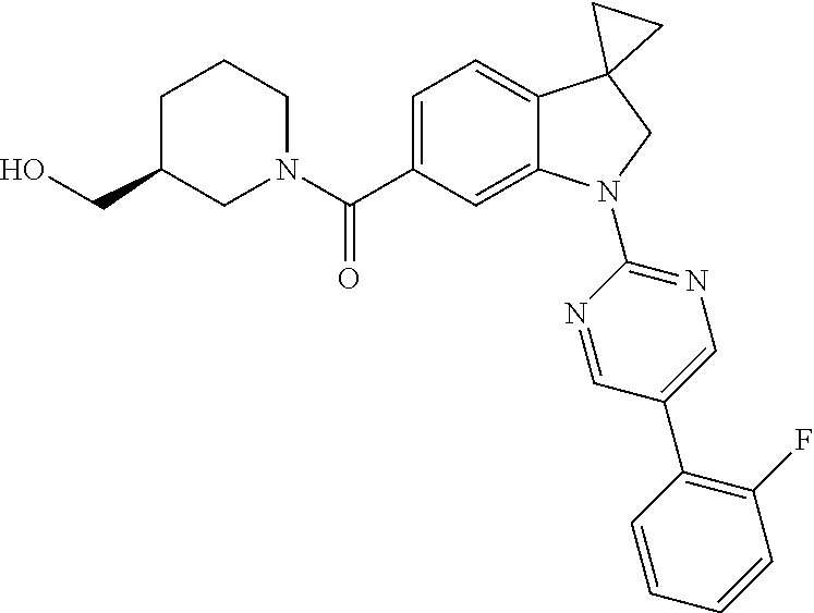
C(C1=CC=C2C(=C1)N(C1=NC=C(C3=C(F)C=CC=C3)C=N1)CC21CC1)(=O)N1CCCC(CO)C1
